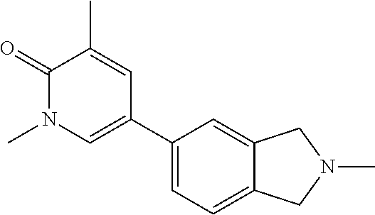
C1(=O)N(C)C=C(C2=CC=C3C(=C2)CN(C)C3)C=C1C
